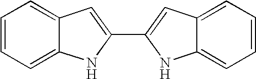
C1=CC=C2C(=C1)C=C(C1=CC3=CC=CC=C3N1)N2
